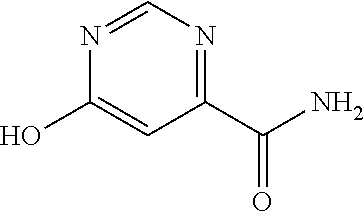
N1=CN=C(C(=O)N)C=C1O
